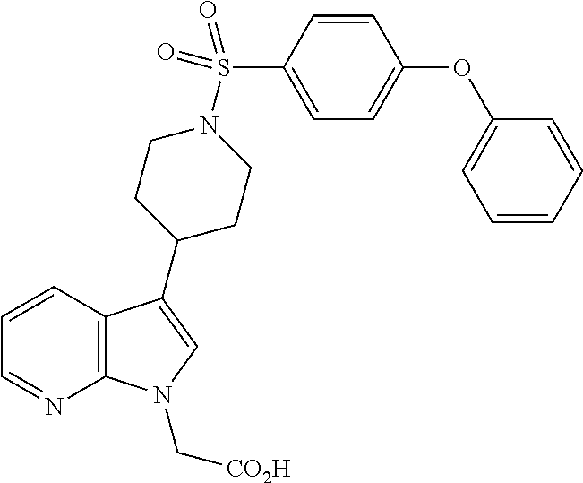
C12=C(C=CC=N1)C(C1CCN(S(C3=CC=C(OC4=CC=CC=C4)C=C3)(=O)=O)CC1)=CN2C[CO2H]
